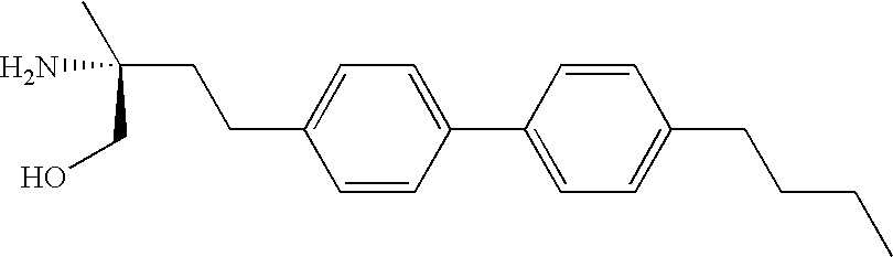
C(N)(C)(CCC1=CC=C(C2=CC=C(CCCC)C=C2)C=C1)CO
